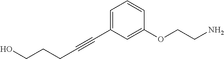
C1=C(C#CCCCO)C=C(OCCN)C=C1
